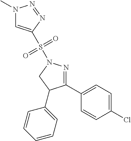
N1(C)C=C(S(N2N=C(C3=CC=C(Cl)C=C3)C(C3=CC=CC=C3)C2)(=O)=O)N=N1
